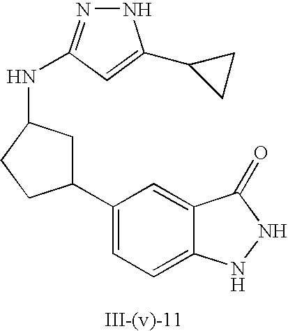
C1=C(C2CC(NC3=NNC(C4CC4)=C3)CC2)C=C2C(=C1)NNC2=O
